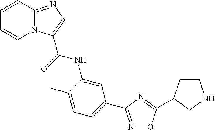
C1=CC2=NC=C(C(=O)NC3=CC(C4=NOC(C5CCNC5)=N4)=CC=C3C)N2C=C1
